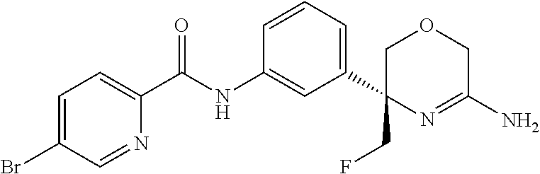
C1=C(Br)C=NC(C(NC2=CC(C3(CF)N=C(N)COC3)=CC=C2)=O)=C1
